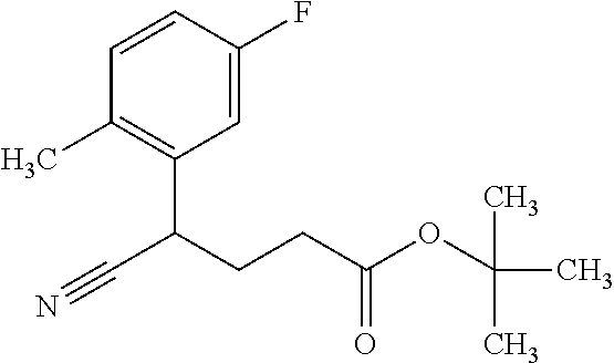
C1=CC(F)=CC(C(CCC(OC(C)(C)C)=O)C#N)=C1C
